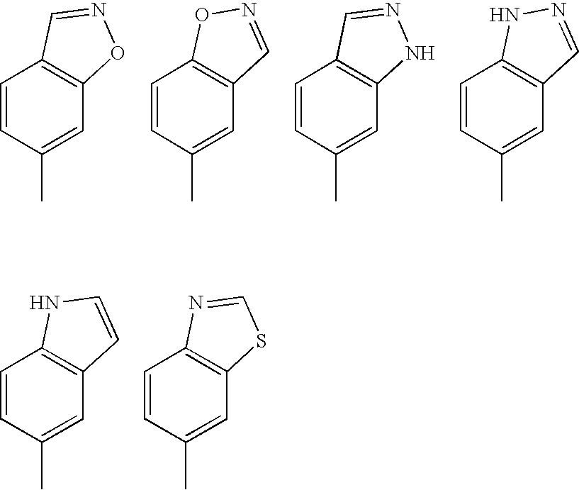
C1=CC(C)=CC2=C1C=NO2.C1=CC(C)=CC2=C1ON=C2.C1=CC(C)=CC2=C1C=NN2.C1=CC(C)=CC2=C1NN=C2.C1=CC(C)=CC2=C1NC=C2.C1=CC(C)=CC2=C1N=CS2
